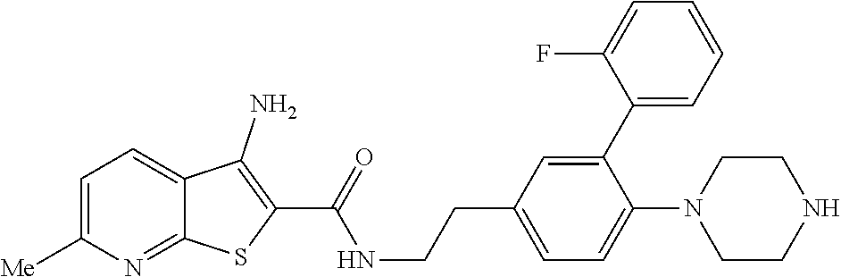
C1=C([Me])N=C2C(=C1)C(N)=C(C(=O)NCCC1=CC=C(N3CCNCC3)C(C3=CC=CC=C3F)=C1)S2
